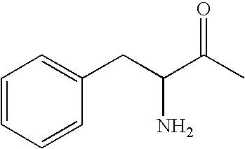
C1=CC=CC(CC(C(C)=O)N)=C1
